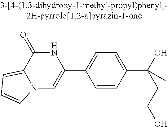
N12C=C(C3=CC=C(C(O)(CCO)C)C=C3)NC(=O)C1=CC=C2
